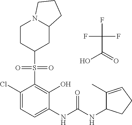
C1(Cl)=CC=C(NC(NC2C(C)=CCC2)=O)C(O)=C1S(=O)(=O)C1CC2N(CC1)CCC2.FC(F)(F)C(=O)O
